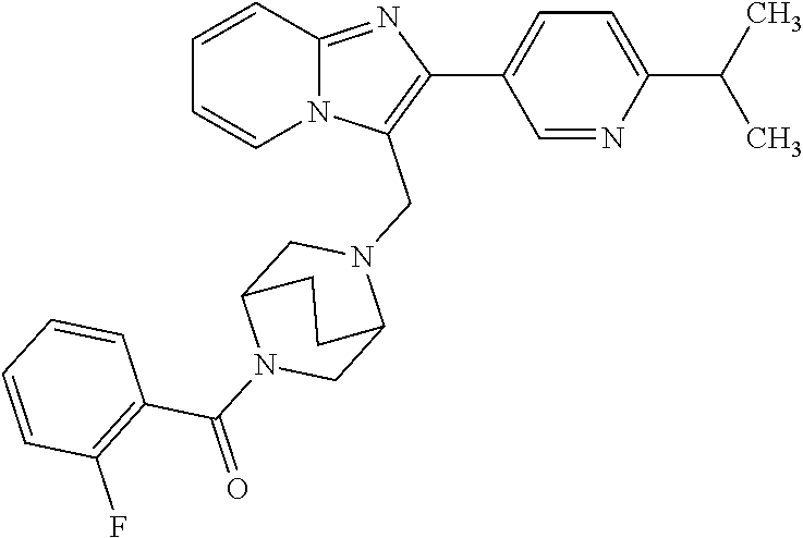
C1=CC2=NC(C3=CC=C(C(C)C)N=C3)=C(CN3CC4N(C(=O)C5=C(F)C=CC=C5)CC3CC4)N2C=C1
